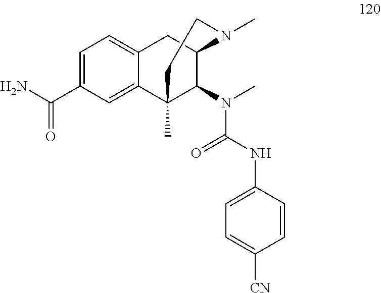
C1=C(C(N)=O)C=C2C(=C1)CC1C(N(C)C(NC3=CC=C([CN])C=C3)=O)C2(C)CCN1C
